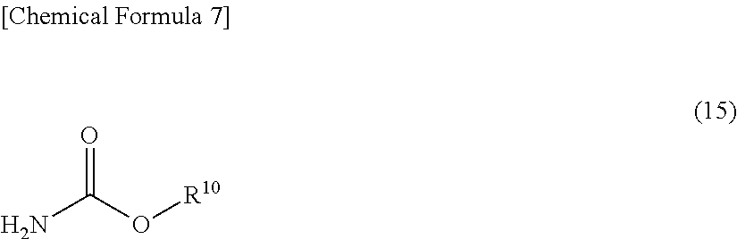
O=C(O[R10])N
